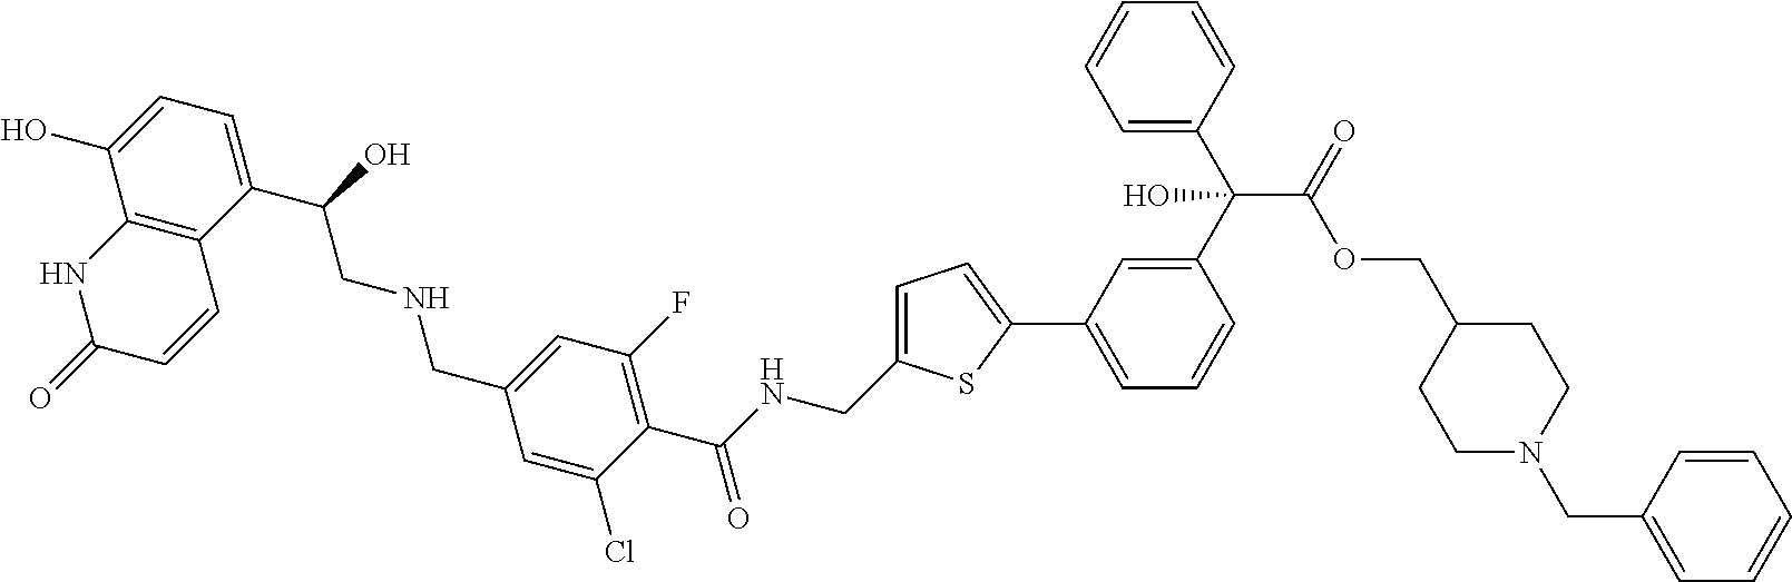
C1(C(CNCC2=CC(F)=C(C(NCC3=CC=C(C4=CC=CC(C(C5=CC=CC=C5)(C(OCC5CCN(CC6=CC=CC=C6)CC5)=O)O)=C4)S3)=O)C(Cl)=C2)O)=CC=C(O)C2=C1C=CC(=O)N2
